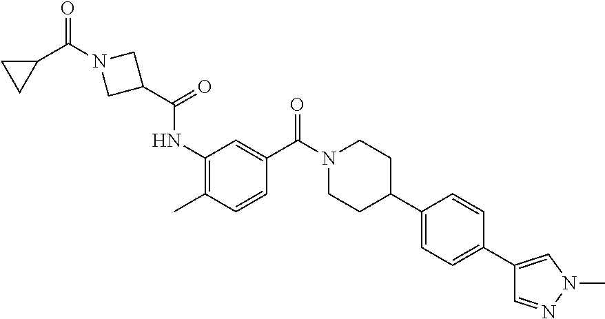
C1(C2CCN(C(C3=CC(NC(C4CN(C(=O)C5CC5)C4)=O)=C(C)C=C3)=O)CC2)=CC=C(C2=CN(C)N=C2)C=C1
